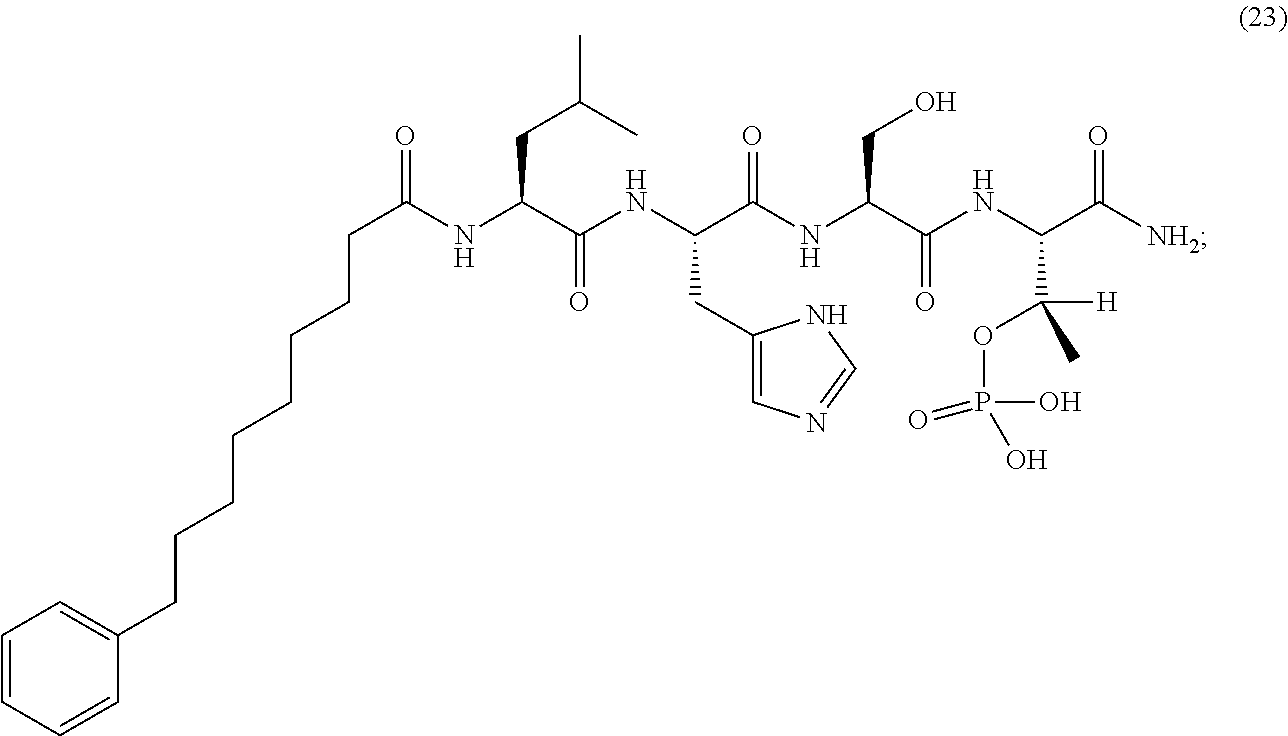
C(NC(C(NC(C(NC(C(NC(C([NH2])=O)C(C)(OP(=O)(O)O)[H])=O)CO)=O)CC1=CN=CN1)=O)CC(C)C)(=O)CCCCCCCCC1=CC=CC=C1
